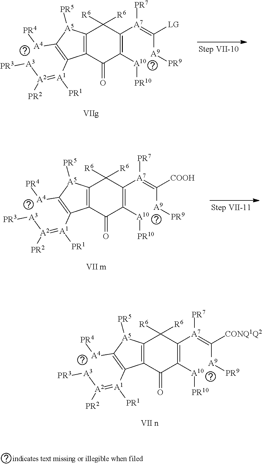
C12=C(C(=O)C([A10][PR10])=C([A7](=C([A9][PR9])[LG])[PR7])C1([R6])[R6])C([A1](=[A2]([PR2])[A3][PR3])[PR1])=C([A4][PR4])[A5]2[PR5].C12=C(C(=O)C([A10][PR10])=C([A7](=C([A9][PR9])[COOH])[PR7])C1([R6])[R6])C([A1](=[A2]([PR2])[A3][PR3])[PR1])=C([A4][PR4])[A5]2[PR5].C12=C(C(=O)C([A10][PR10])=C([A7](=C([A9][PR9])[CONQ1Q2])[PR7])C1([R6])[R6])C([A1](=[A2]([PR2])[A3][PR3])[PR1])=C([A4][PR4])[A5]2[PR5]
